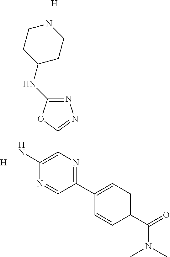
N1=C(NC2CCNCC2)OC(C2=C(N)N=CC(C3=CC=C(C(=O)N(C)C)C=C3)=N2)=N1.[H].[H]
